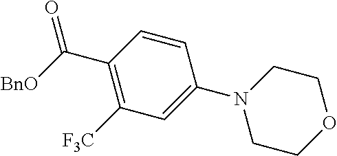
C1(C([BnO])=O)=C([F3C])C=C(N2CCOCC2)C=C1
